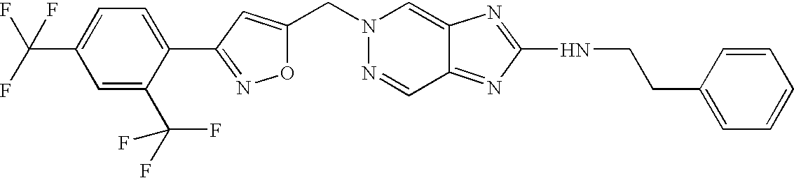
C(C1=CC(C2=CC=C(C(F)(F)F)C=C2C(F)(F)F)=NO1)N1N=CC2=NC(NCCC3=CC=CC=C3)=NC2=C1
